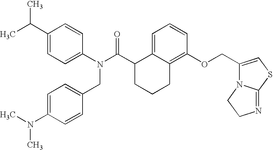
C1(C(C)C)=CC=C(N(C(C2CCCC3=C(OCC4=CSC5=NCCN45)C=CC=C23)=O)CC2=CC=C(N(C)C)C=C2)C=C1
